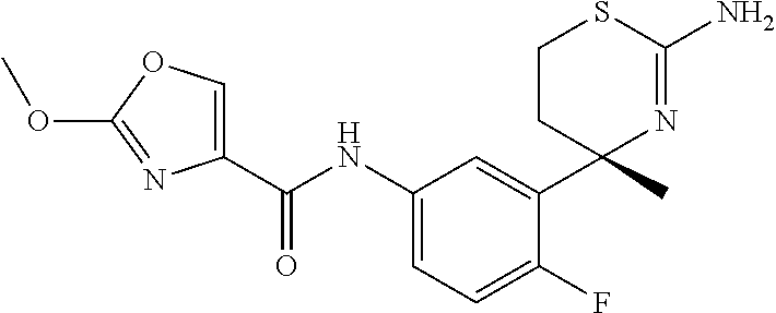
C1(C(NC2=CC=C(F)C(C3(C)N=C(N)SCC3)=C2)=O)=COC(OC)=N1
